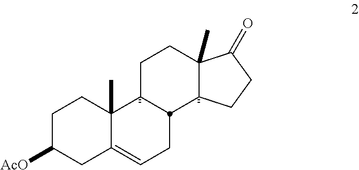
C1C([AcO])CC2=CCC3C(C2(C)C1)CCC1(C)C(=O)CCC13
